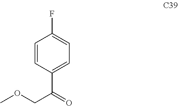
C1(C(COC)=O)=CC=C(F)C=C1
